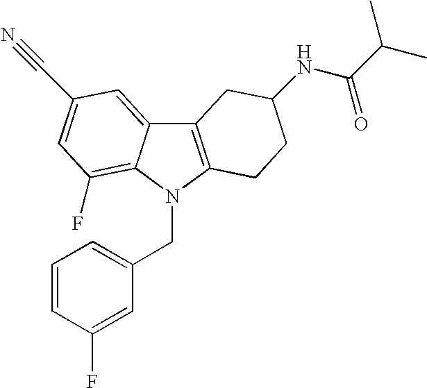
C12=C(N(CC3=CC=CC(F)=C3)C3=C(F)C=C(C#N)C=C13)CCC(NC(C(C)C)=O)C2
